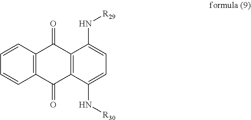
C12=C(C=CC=C1)C(=O)C1=C(C2=O)C(N[R30])=CC=C1N[R29]
